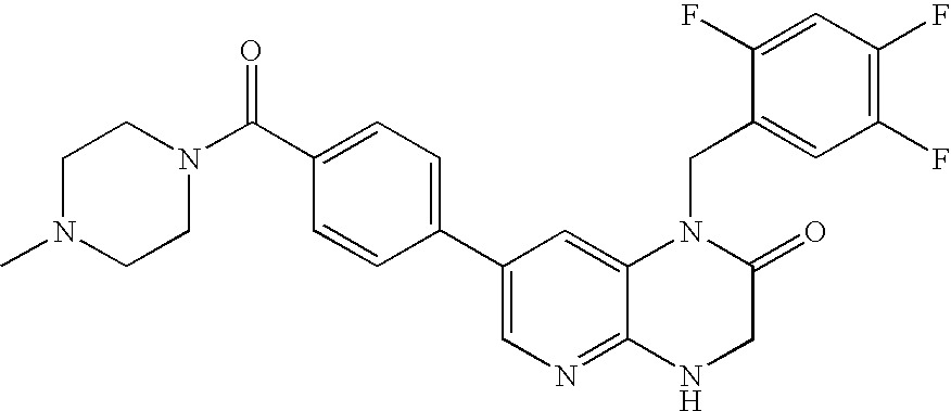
C1(C2=CN=C3C(=C2)N(CC2=CC(F)=C(F)C=C2F)C(=O)CN3)=CC=C(C(=O)N2CCN(C)CC2)C=C1
